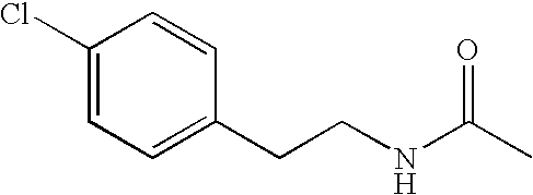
C1(Cl)=CC=C(CCNC(C)=O)C=C1
